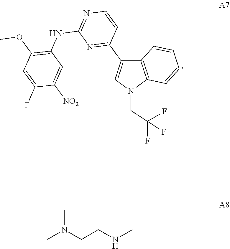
C(C(F)(F)F)N1C2=C(C=CC=C2)C(C2=NC(NC3=C(OC)C=C(F)C([NO2])=C3)=NC=C2)=C1.CN(CCNC)C
